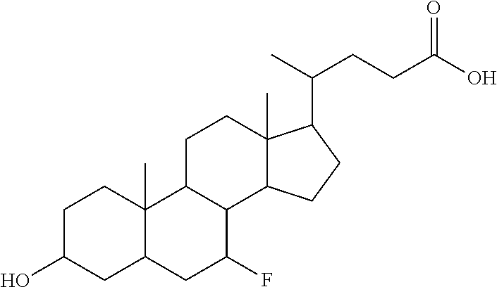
C1C(O)CC2C(C)(C1)C1C(C(F)C2)C2C(C)(CC1)C(C(C)CCC(O)=O)CC2
